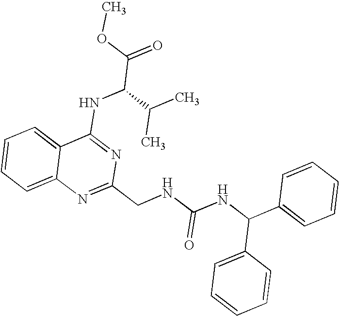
C12=CC=CC=C1N=C(CNC(NC(C1=CC=CC=C1)C1=CC=CC=C1)=O)N=C2NC(C(=O)OC)C(C)C
